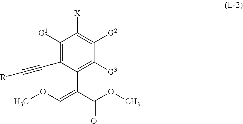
C1([G1])=C(C#C[R])C(C(C(OC)=O)=COC)=C([G3])C([G2])=C1[X]
